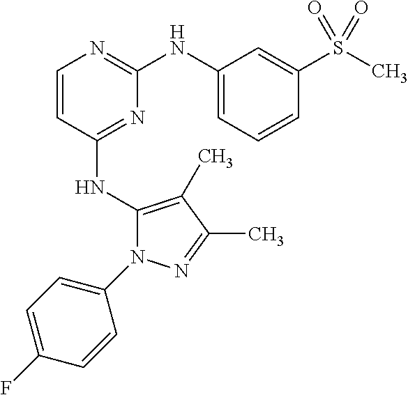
C1=CC(NC2=C(C)C(C)=NN2C2=CC=C(F)C=C2)=NC(NC2=CC=CC(S(C)(=O)=O)=C2)=N1
